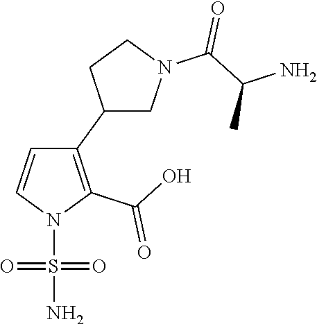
C1(C2CN(C(C(N)C)=O)CC2)=C(C(O)=O)N(S(N)(=O)=O)C=C1
